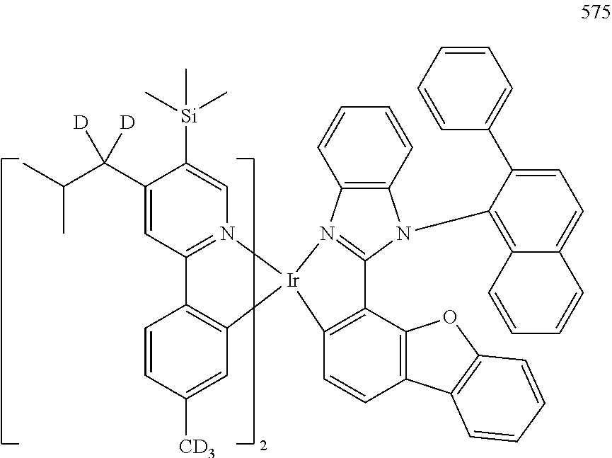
C1(C(C(C)C)([D])[D])=CC2=N(C=C1[Si](C)(C)C)[Ir]1(C3=C2C=CC([CD3])=C3)N2=C(N(C3=C4C(=CC=C3C3=CC=CC=C3)C=CC=C4)C3=C2C=CC=C3)C2=C1C=CC1=C2OC2=C1C=CC=C2
